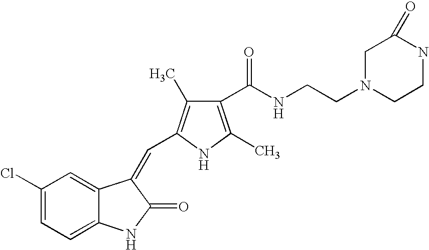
C1(Cl)=CC=C2C(=C1)C(=CC1=C(C)C(C(NCCN3CCNC(=O)C3)=O)=C(C)N1)C(=O)N2
